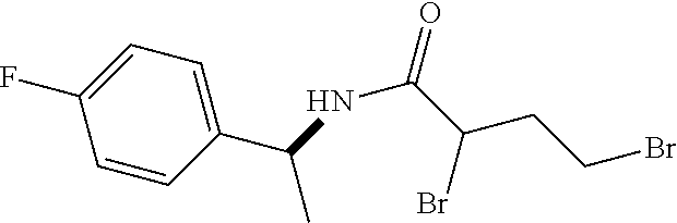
C(C)(NC(=O)C(Br)CCBr)C1=CC=C(F)C=C1
